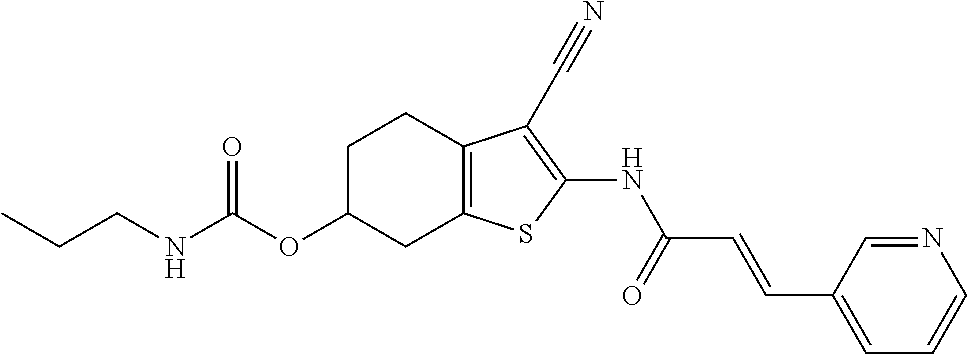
C(OC1CC2=C(CC1)C(C#N)=C(NC(C=CC1=CC=CN=C1)=O)S2)(=O)NCCC
